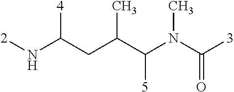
[2]NC(CC(C(N(C([3])=O)C)[5])C)[4]
